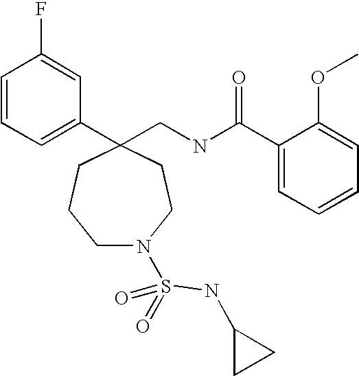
C1(CNC(C2=CC=CC=C2OC)=O)(C2=CC=CC(F)=C2)CCCN(S(=O)(=O)NC2CC2)CC1
